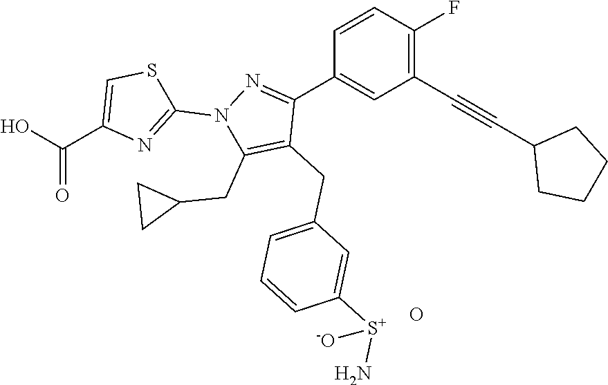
C1=CC(F)=C(C#CC2CCCC2)C=C1C1=NN(C2=NC(C(=O)O)=CS2)C(CC2CC2)=C1CC1=CC=CC([S+](N)[-O])=C1.O
